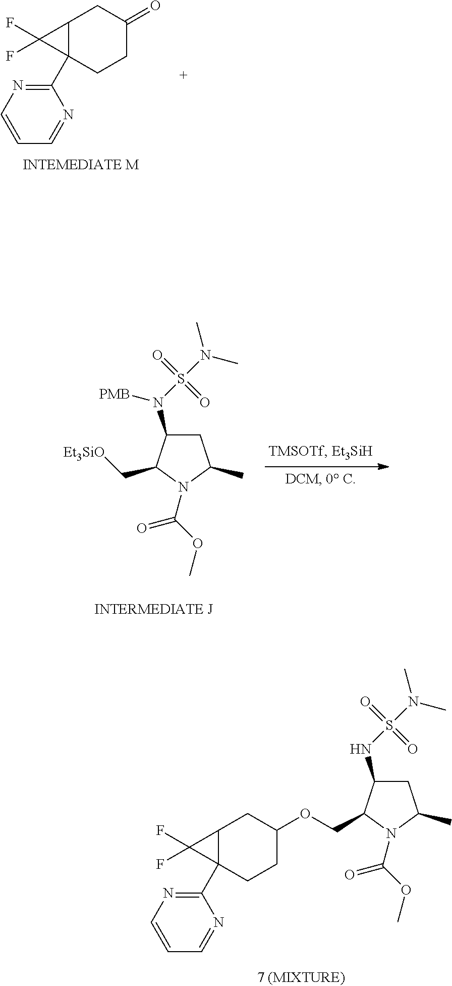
C1(C23C(CC(=O)CC2)C3(F)F)=NC=CC=N1.C1C(N(S(N(C)C)(=O)=O)[PMB])C(C[Et3SiO])N(C(OC)=O)C1C.C1C(NS(N(C)C)(=O)=O)C(COC2CCC3(C4=NC=CC=N4)C(C2)C3(F)F)N(C(OC)=O)C1C
